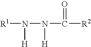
[R1]N(N([H])C(=O)[R2])[H]
